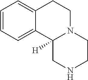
C1=CC=C2C(=C1)CCN1C2([H])CNCC1
